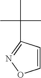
C1=CC(C(C)(C)C)=NO1
